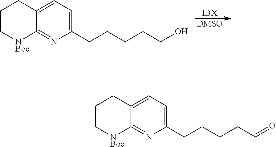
C1(CCCCCO)=CC=C2C(=N1)[NBoc]CCC2.[IBX].[DMSO].C1(CCCCC=O)=CC=C2C(=N1)[NBoc]CCC2
